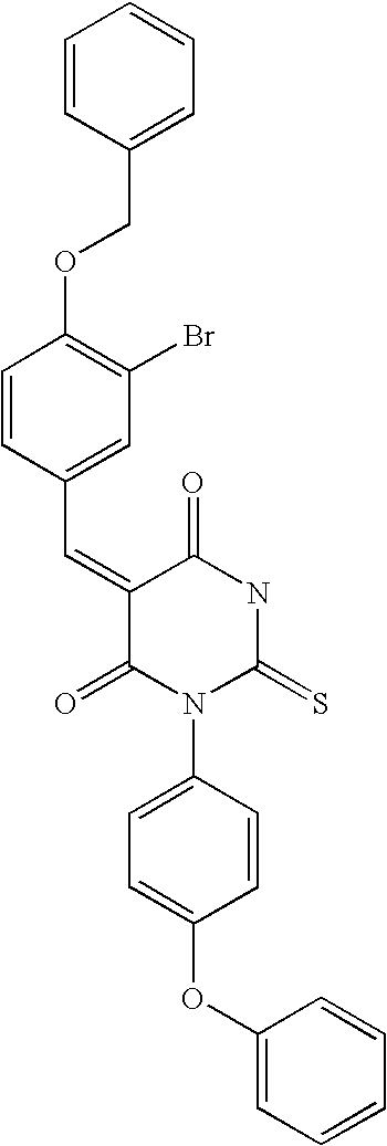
C1=CC(COC2=C(Br)C=C(C=C3C(=O)N(C4=CC=C(OC5=CC=CC=C5)C=C4)C(=S)NC3=O)C=C2)=CC=C1
